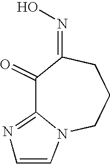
C1(=O)C2=NC=CN2CCCC1=NO
